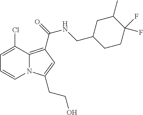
C1=C(Cl)C2=C(C(NCC3CCC(F)(F)C(C)C3)=O)C=C(CCO)N2C=C1
